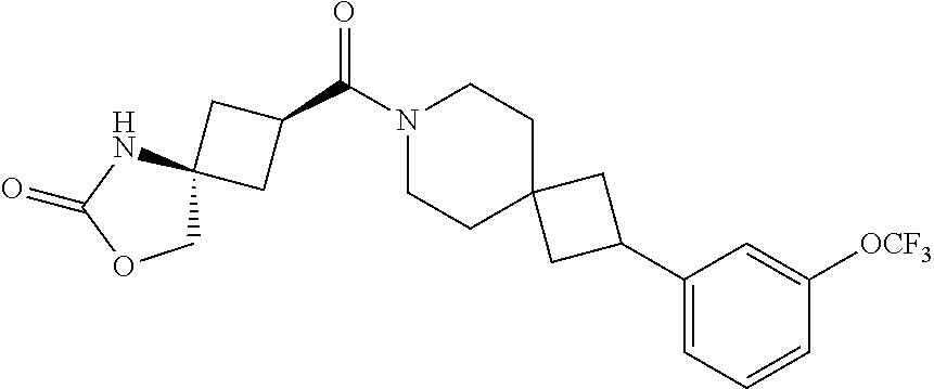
N1(C(C2CC3(C2)COC(=O)N3)=O)CCC2(CC1)CC(C1=CC=CC([OCF3])=C1)C2
